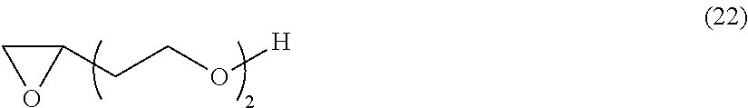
C1(CCO[H])CO1
